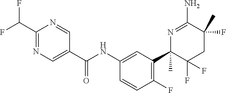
C1(C(F)F)=NC=C(C(NC2=CC(C3(C)C(F)(F)CC(C)(F)C(N)=N3)=C(F)C=C2)=O)C=N1
